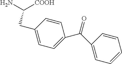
C1=CC(CC([COOH])N)=CC=C1C(C1=CC=CC=C1)=O
